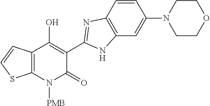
C1=CC2=C(C=C1N1CCOCC1)NC(C1=C(O)C3=C(N([PMB])C1=O)SC=C3)=N2
